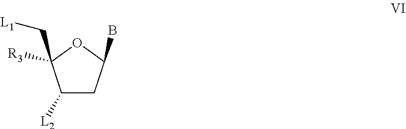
C1([L2])CC(B)OC1(C[L1])[R3]
